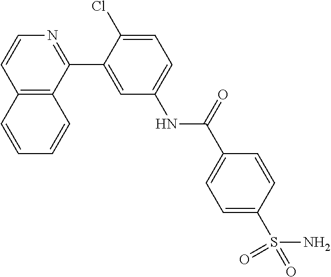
C12=C(C(C3=CC(NC(C4=CC=C(S(N)(=O)=O)C=C4)=O)=CC=C3Cl)=NC=C1)C=CC=C2
